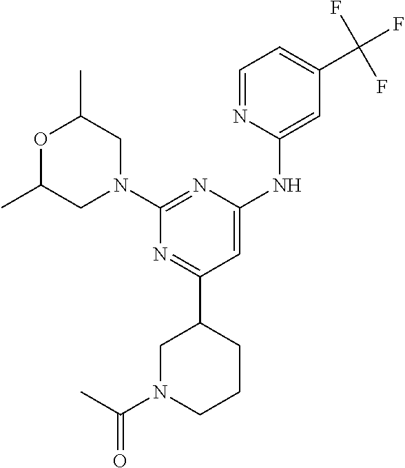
C1N(C(C)=O)CCCC1C1=NC(N2CC(C)OC(C)C2)=NC(NC2=CC(C(F)(F)F)=CC=N2)=C1
